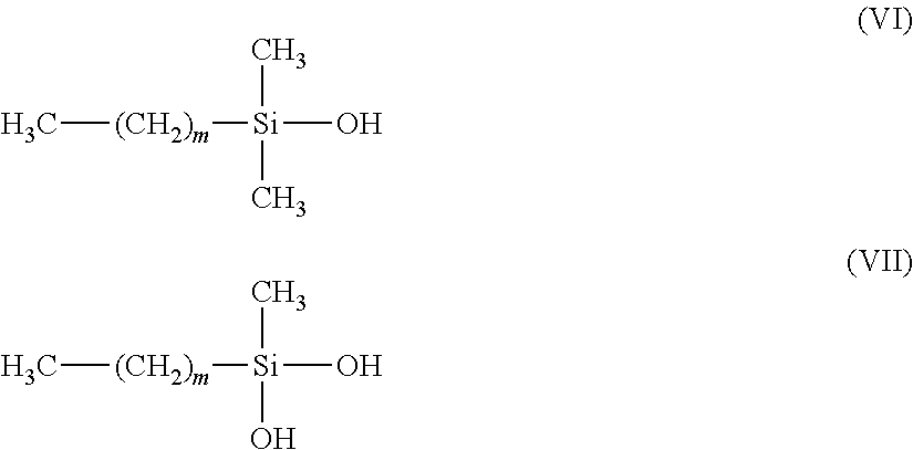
C[(CH2)m][Si](C)(C)O.C[(CH2)m][Si](C)(O)O
